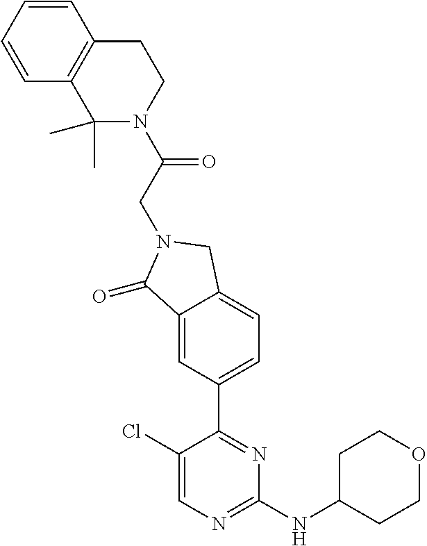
C1(Cl)=CN=C(NC2CCOCC2)N=C1C1=CC=C2C(=C1)C(=O)N(CC(=O)N1CCC3=C(C1(C)C)C=CC=C3)C2
